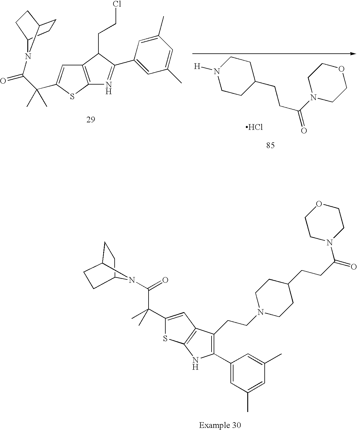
C12=C(SC(C(C)(C(=O)N3C4CCC3CC4)C)=C1)N=C(C1=CC(C)=CC(C)=C1)C2CCCl.N1([H])CCC(CCC(=O)N2CCOCC2)CC1.Cl.C1(C(C(=O)N2C3CCC2CC3)(C)C)=CC2=C(S1)NC(C1=CC(C)=CC(C)=C1)=C2CCN1CCC(CCC(=O)N2CCOCC2)CC1
